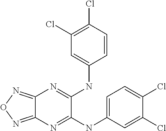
C12=NON=C1N=C(NC1=CC(Cl)=C(Cl)C=C1)C(NC1=CC=C(Cl)C(Cl)=C1)=N2
